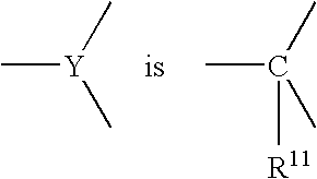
C[Y](C)C.CC(C)([R11])C
